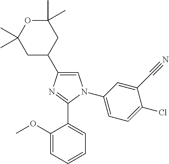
C1=C(C2CC(C)(C)OC(C)(C)C2)N=C(C2=CC=CC=C2OC)N1C1=CC=C(Cl)C(C#N)=C1
